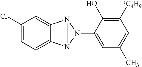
C1(Cl)=CC=C2C(=C1)N1N2N1C1=CC(C)=CC([tC4H9])=C1O
